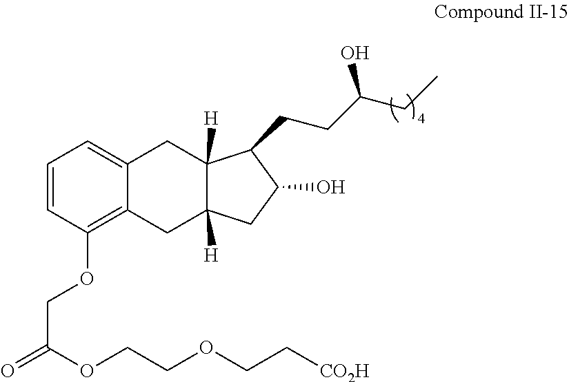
C1=CC(OCC(=O)OCCOCC[CO2H])=C2C(=C1)CC1([H])C([H])(C2)CC(O)C1CCC(CC)O
